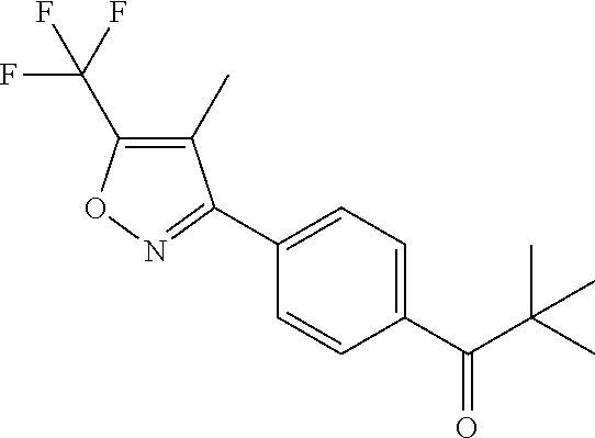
C1(C2=NOC(C(F)(F)F)=C2C)=CC=C(C(=O)C(C)(C)C)C=C1
